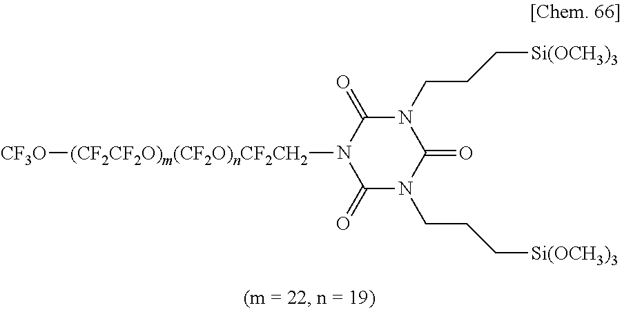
[(CF2CF2O)m(CF2O)nCF2CH2](N1C(=O)N(CCC[Si(OCH3)3])C(=O)N(CCC[Si(OCH3)3])C1=O)[CF3O]
